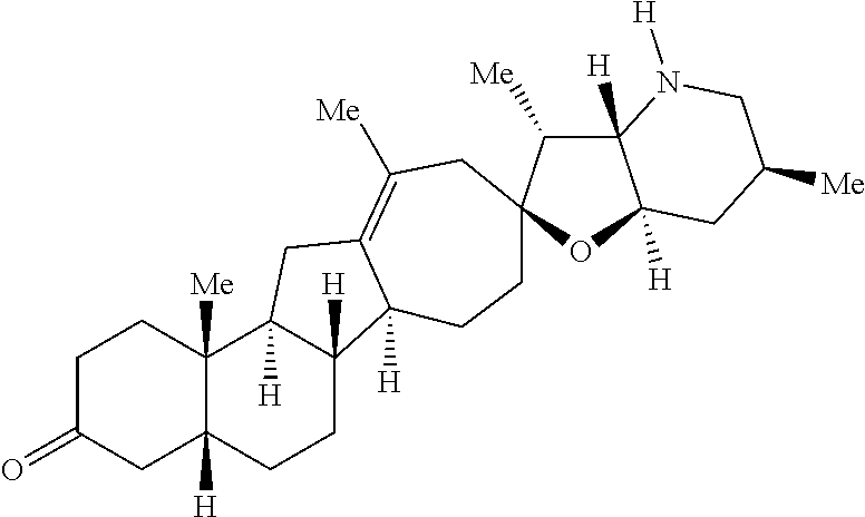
C1C(=O)CC2([H])C([Me])(C1)C1([H])C([H])(CC2)C2([H])C(=C([Me])CC3(CC2)C([Me])C2([H])C([H])(O3)CC([Me])CN2[H])C1
